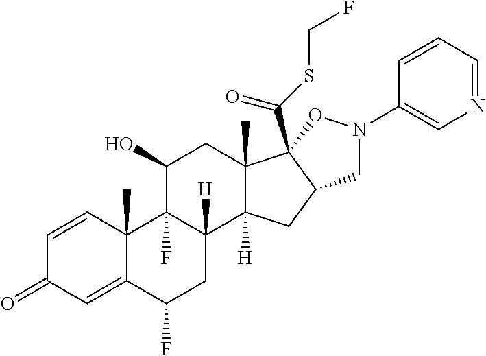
C1=CC2(C)C(=CC1=O)C(F)CC1([H])C2(F)C(O)CC2(C)C1([H])CC1C2(C(SCF)=O)ON(C2=CN=CC=C2)C1
